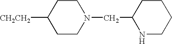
[CH2CH2]C1CCN(CC2NCCCC2)CC1
